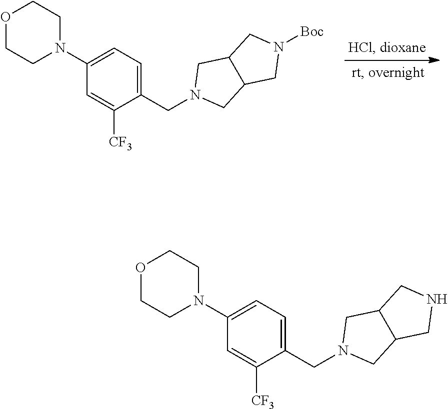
N1(C2=CC=C(CN3CC4C(C3)CN([Boc])C4)C([CF3])=C2)CCOCC1.N1(C2=CC=C(CN3CC4C(C3)CNC4)C([CF3])=C2)CCOCC1
